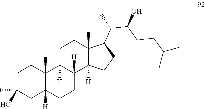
C1C(O)(C)CC2([H])C(C)(C1)C1([H])C([H])(CC2)C2([H])C(C)(CC1)C(C(C(CCC(C)C)O)C)CC2
